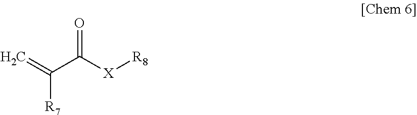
[R7]C(C([X][R8])=O)=C
